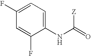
C1(F)=CC=C(NC([Z])=O)C(F)=C1
